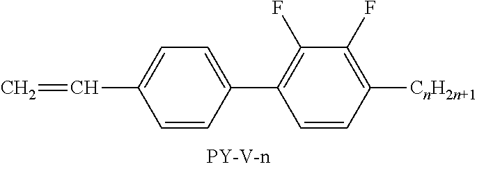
C1=C(C2=C(F)C(F)=C([CnH2n+1])C=C2)C=CC(C=C)=C1
